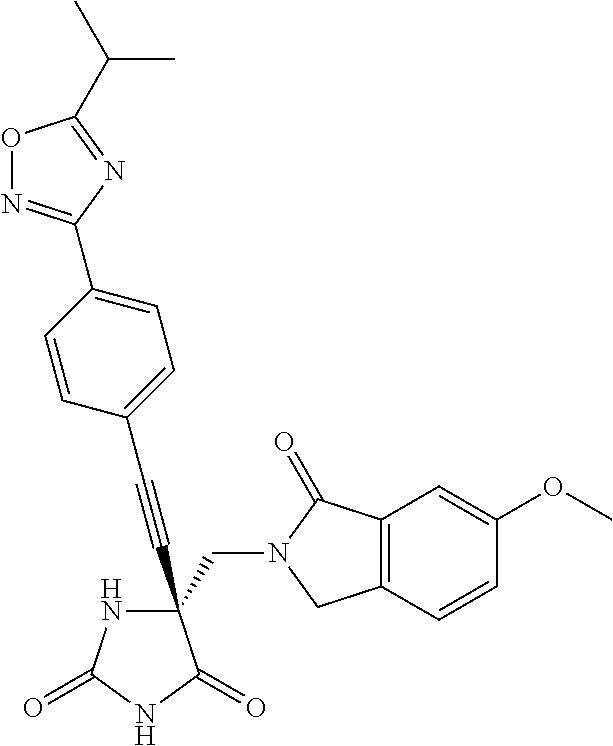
N1C(=O)NC(=O)C1(C#CC1=CC=C(C2=NOC(C(C)C)=N2)C=C1)CN1C(=O)C2=C(C1)C=CC(OC)=C2
